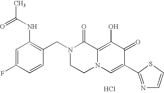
Cl.C1(NC(C)=O)=C(CN2CCN3C(=C(O)C(=O)C(C4=NC=CS4)=C3)C2=O)C=CC(F)=C1
